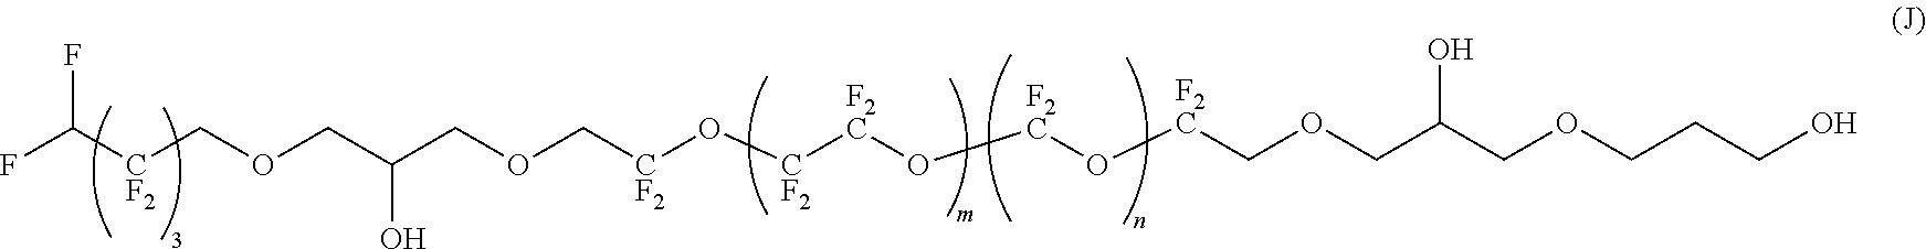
O(CC(COC[CF2]O[CF2][F2C]O[F2C]O[F2C]COCC(COCCCO)O)O)C[CF2]C(F)F
